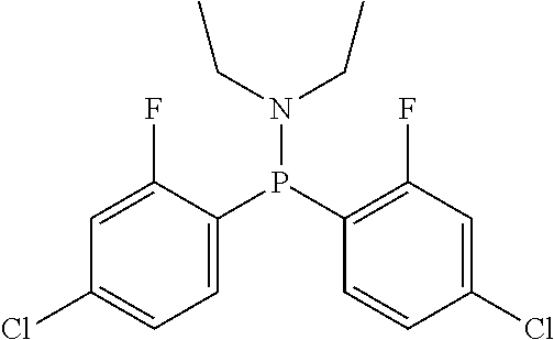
N(P(C1=CC=C(Cl)C=C1F)C1=C(F)C=C(Cl)C=C1)(CC)CC
